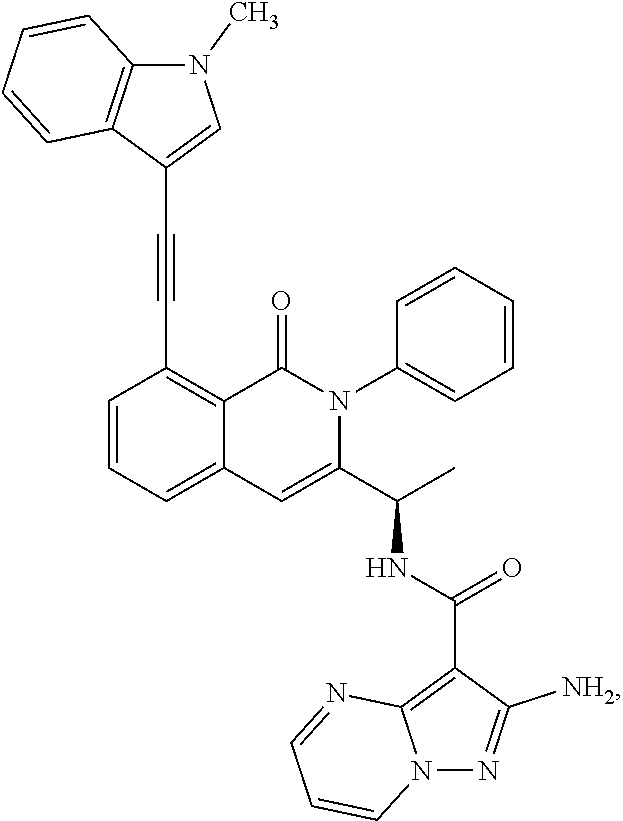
C1=CC=C2C(=C1C#CC1=CN(C)C3=C1C=CC=C3)C(=O)N(C1=CC=CC=C1)C(C(C)NC(=O)C1=C3N(N=C1[NH2])C=CC=N3)=C2
